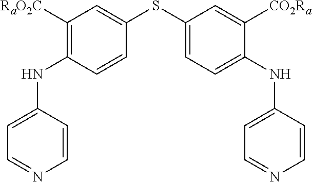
C1([RaO2C])=C(NC2=CC=NC=C2)C=CC(SC2=CC=C(NC3=CC=NC=C3)C([CO2Ra])=C2)=C1
